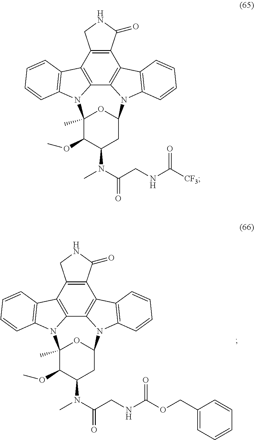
C12=C(C3=C4C5=C1C1=C(N5C5CC(N(C)C(=O)CNC([CF3])=O)C(OC)C(C)(N4C4=C3C=CC=C4)O5)C=CC=C1)CNC2=O.C12=C(C3=C4C5=C1C1=C(N5C5CC(N(C)C(=O)CNC(OCC6=CC=CC=C6)=O)C(OC)C(C)(N4C4=C3C=CC=C4)O5)C=CC=C1)CNC2=O
